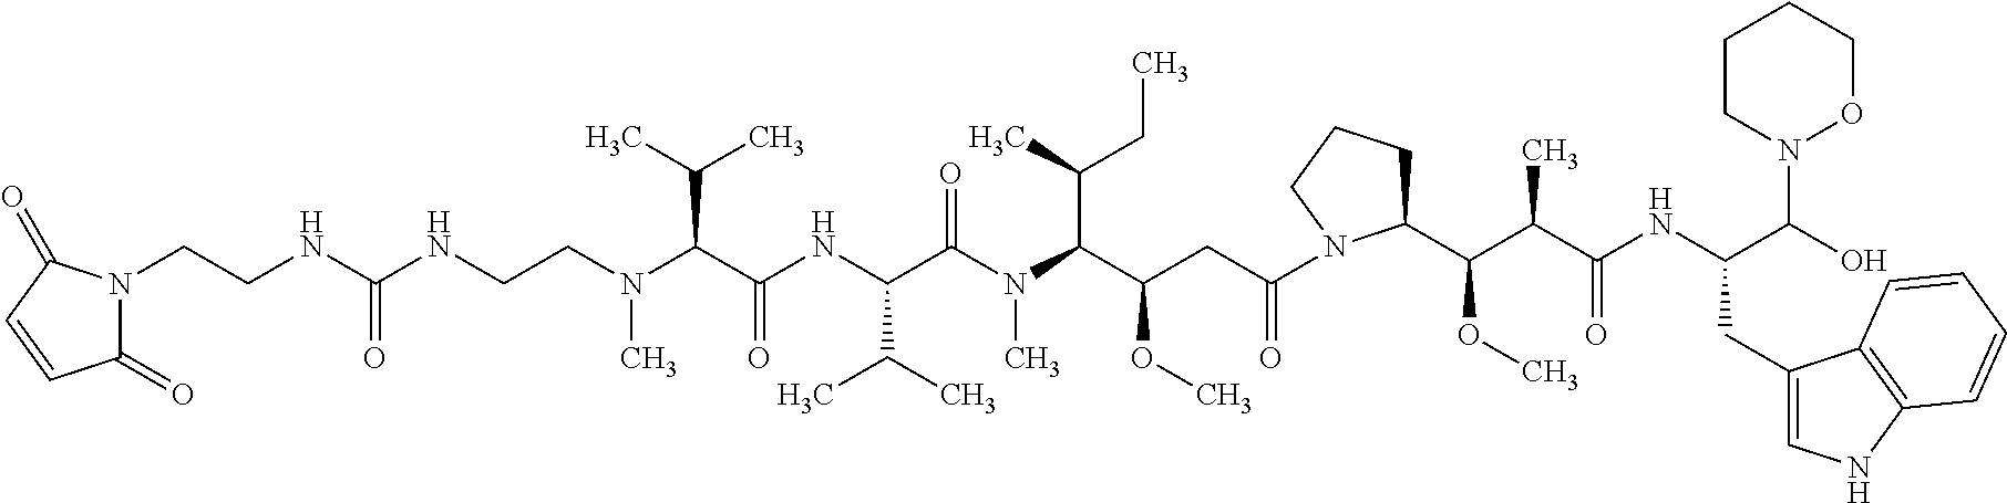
C(CN(C(C(NC(C(N(C(C(CC(=O)N1C(C(C(C(NC(C(O)N2OCCCC2)CC2=CNC3=C2C=CC=C3)=O)C)OC)CCC1)OC)C(C)CC)C)=O)C(C)C)=O)C(C)C)C)NC(NCCN1C(=O)C=CC1=O)=O
